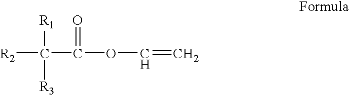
[R2]C(C(OC=C)=O)([R3])[R1]
